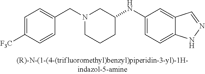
N1(CC2=CC=C([F3C])C=C2)CCCC(NC2=CC=C3C(=C2)C=NN3)C1
